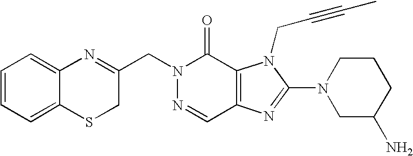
N1(CC2=NC3=CC=CC=C3SC2)N=CC2=C(C1=O)N(CC#CC)C(N1CC(N)CCC1)=N2
